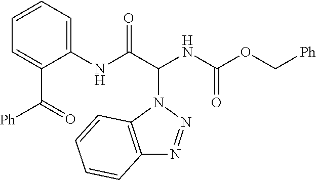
C12=C(N(C(NC(=O)OC[Ph])C(=O)NC3=CC=CC=C3C([Ph])=O)N=N1)C=CC=C2
